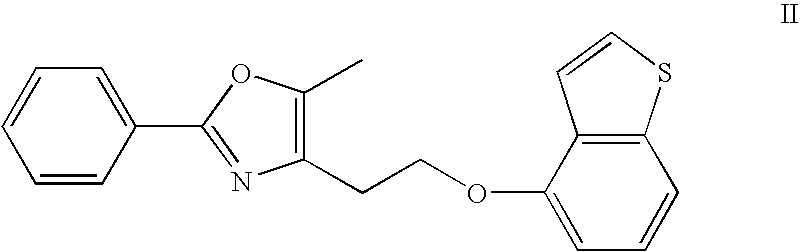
C1(CCOC2=CC=CC3=C2C=CS3)=C(C)OC(C2=CC=CC=C2)=N1
